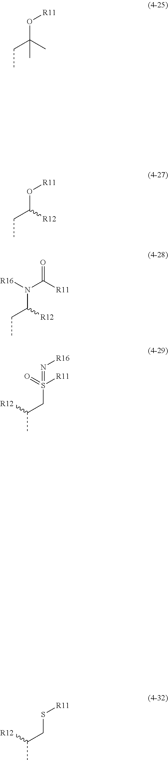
CCC(O[R11])(C)C.CCC(O[R11])[R12].CCC(N(C([R11])=O)[R16])[R12].CC(CS(=N[R16])(=O)[R11])[R12].CC([R12])CS[R11]
